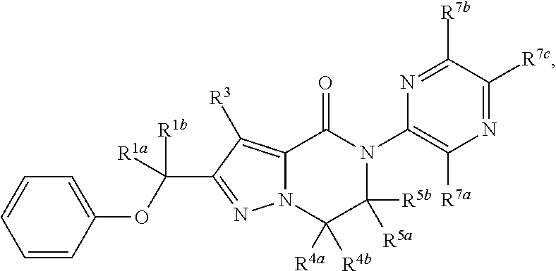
N12C(=C([R3])C(C(OC3=CC=CC=C3)([R1b])[R1a])=N1)C(=O)N(C1=C([R7a])N=C([R7c])C([R7b])=N1)C([R5a])([R5b])C2([R4a])[R4b]
